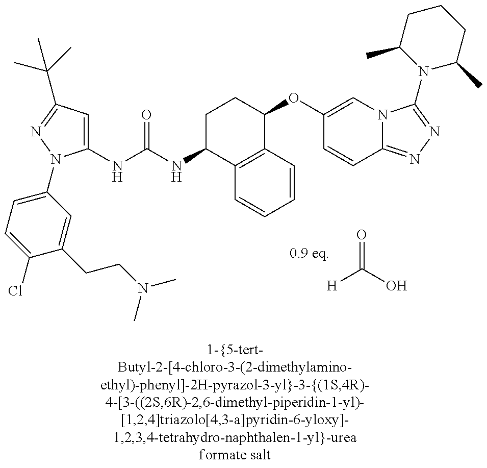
[H]C(=O)O.C1(NC(=O)NC2C3=C(C(OC4=CN5C(=NN=C5N5C(C)CCCC5C)C=C4)CC2)C=CC=C3)=CC(C(C)(C)C)=NN1C1=CC=C(Cl)C(CCN(C)C)=C1
